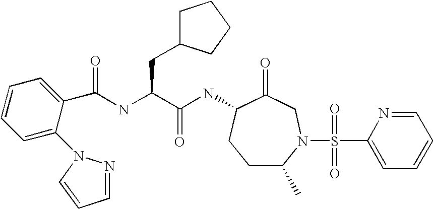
C1C(C)N(S(C2=CC=CC=N2)(=O)=O)CC(=O)C(NC(C(NC(=O)C2=CC=CC=C2N2N=CC=C2)CC2CCCC2)=O)C1
